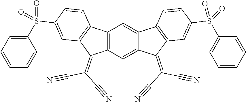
C12=C(C=C3C(=C1)C1=C(C3=C(C#N)C#N)C=C(S(C3=CC=CC=C3)(=O)=O)C=C1)C(=C(C#N)C#N)C1=C2C=CC(S(C2=CC=CC=C2)(=O)=O)=C1
